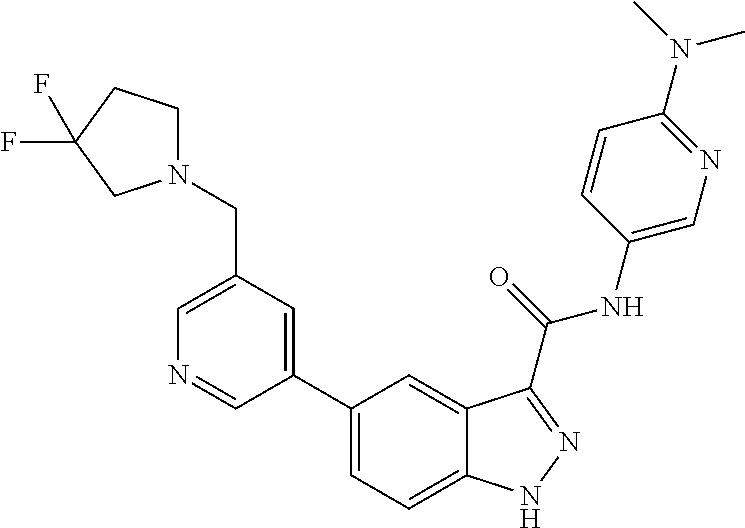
C1(CN2CCC(F)(F)C2)=CN=CC(C2=CC=C3C(=C2)C(C(NC2=CN=C(N(C)C)C=C2)=O)=NN3)=C1
